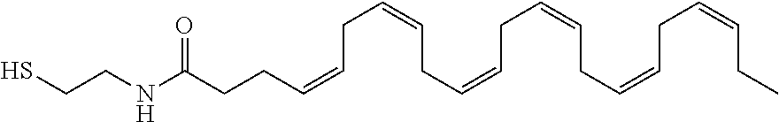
C(C=CCC=CCC=CCC=CCC=CCC=CCC)CC(NCCS)=O
